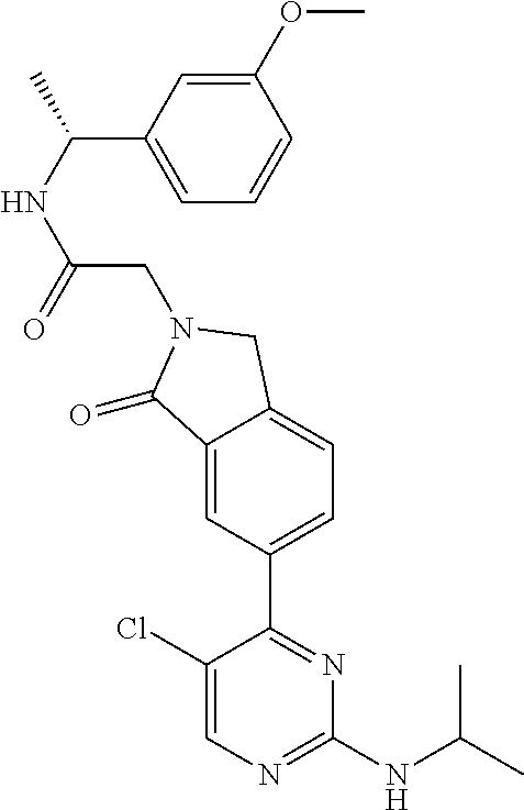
C1(Cl)=CN=C(NC(C)C)N=C1C1=CC=C2C(=C1)C(=O)N(CC(NC(C)C1=CC=CC(OC)=C1)=O)C2
